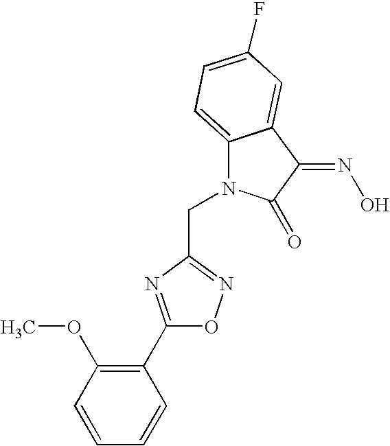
C(N1C2=CC=C(F)C=C2C(=NO)C1=O)C1=NOC(C2=C(OC)C=CC=C2)=N1
